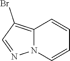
C12=C(Br)C=NN1C=CC=C2
